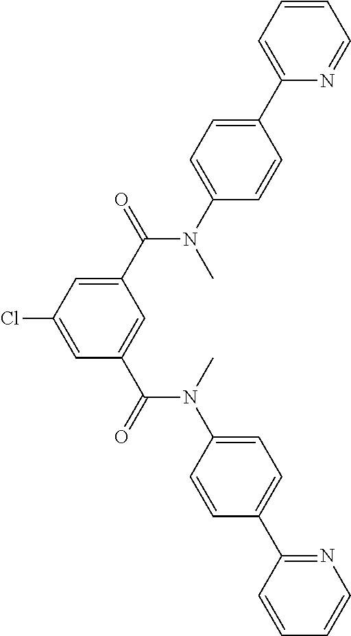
C1=CC=C(C2=CC=C(N(C)C(=O)C3=CC(Cl)=CC(C(=O)N(C)C4=CC=C(C5=NC=CC=C5)C=C4)=C3)C=C2)N=C1
